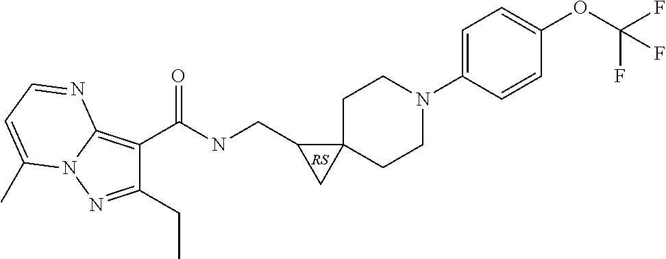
C1(CC)=NN2C(=C1C(NCC1CC13CCN(C1=CC=C(OC(F)(F)F)C=C1)CC3)=O)N=CC=C2C
